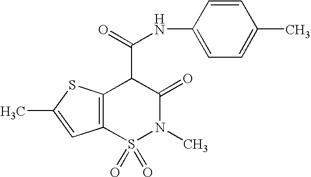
C12=C(S(=O)(=O)N(C)C(=O)C1C(=O)NC1=CC=C(C)C=C1)C=C(C)S2
